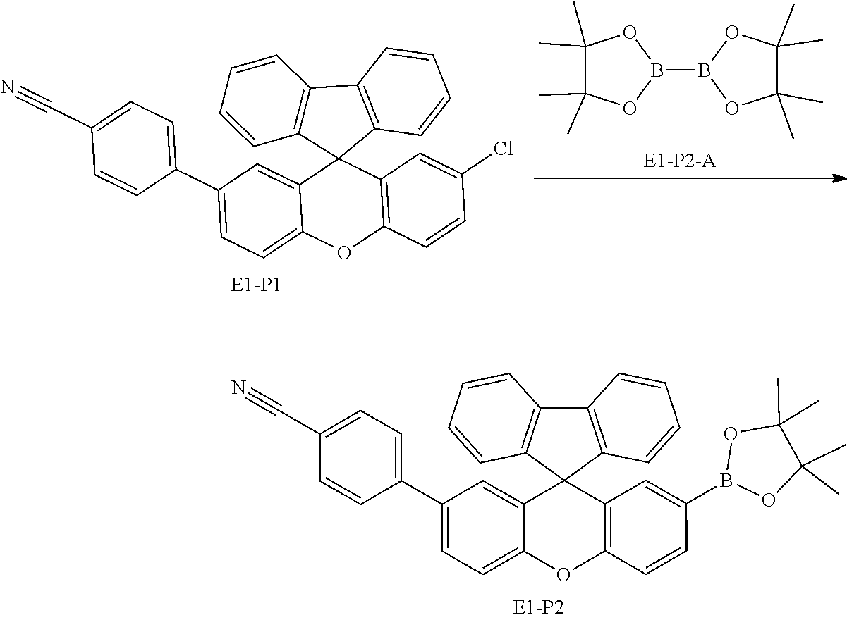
C1(C)(C)C(C)(C)OB(B2OC(C)(C)C(C)(C)O2)O1.C1(C2=CC=C(C#N)C=C2)=CC=C2C(=C1)C1(C3=C(O2)C=CC(Cl)=C3)C2=C(C3=C1C=CC=C3)C=CC=C2.C1(C2=CC=C(C#N)C=C2)=CC=C2C(=C1)C1(C3=C(O2)C=CC(B2OC(C)(C)C(C)(C)O2)=C3)C2=C(C3=C1C=CC=C3)C=CC=C2
